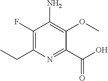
C1(F)=C(CC)N=C(C(O)=O)C(OC)=C1N
